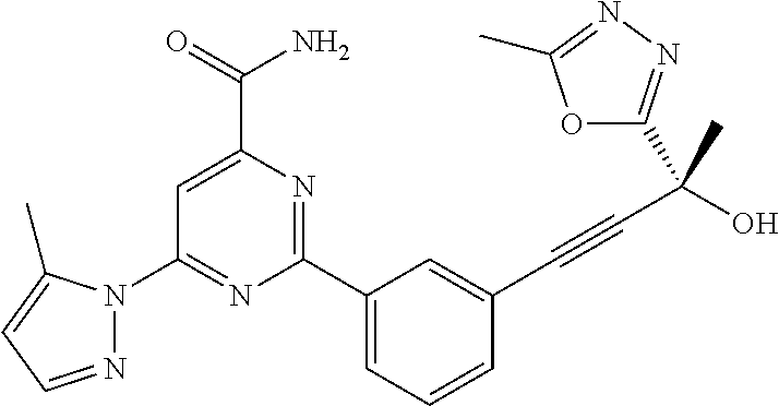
N1=CC=C(C)N1C1=NC(C2=CC=CC(C#CC(O)(C3=NN=C(C)O3)C)=C2)=NC(C(N)=O)=C1
